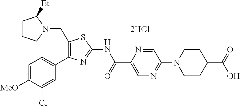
C1=C([MeO])C(Cl)=CC(C2=C(CN3C([Et])CCC3)SC(NC(C3=CN=C(N4CCC(C(=O)O)CC4)C=N3)=O)=N2)=C1.[2HCl]
